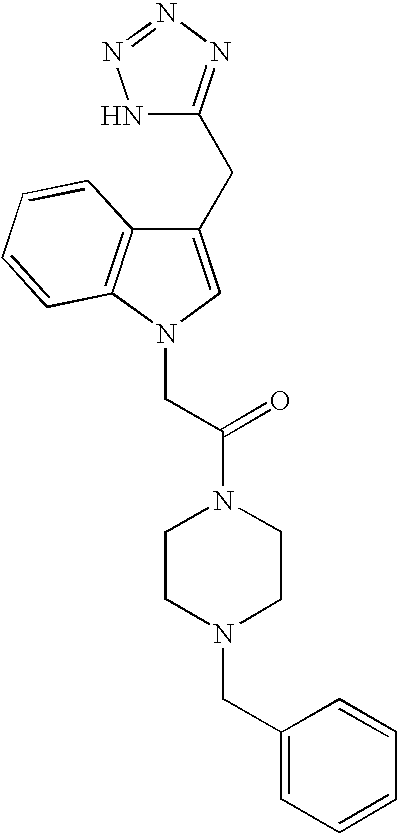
C1(CC2=NN=NN2)=CN(CC(N2CCN(CC3=CC=CC=C3)CC2)=O)C2=C1C=CC=C2
